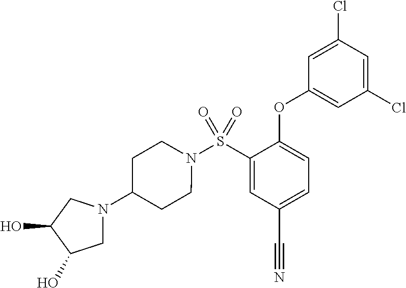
N1(S(C2=CC(C#N)=CC=C2OC2=CC(Cl)=CC(Cl)=C2)(=O)=O)CCC(N2CC(O)C(O)C2)CC1
